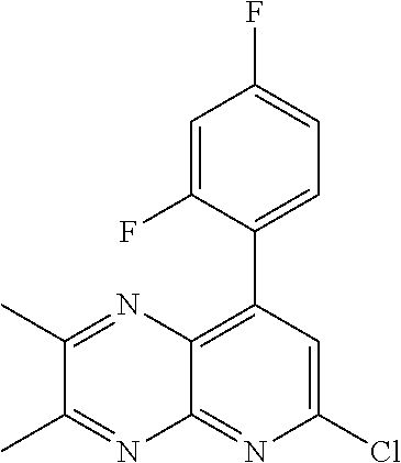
ClC1=CC(C2=CC=C(F)C=C2F)=C2C(=N1)N=C(C)C(C)=N2
